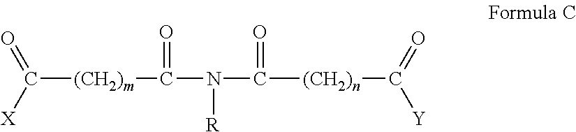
C([(CH2)m]C(N([R])C([(CH2)n]C(=O)[Y])=O)=O)([X])=O
